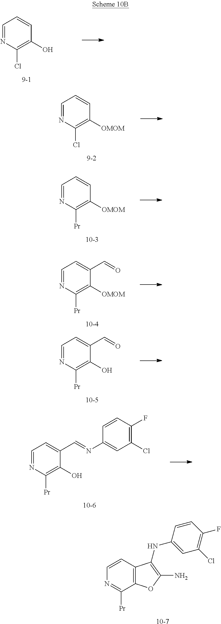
C1=NC(Cl)=C(O)C=C1.C1=NC(Cl)=C([OMOM])C=C1.C1=NC([Pr])=C([OMOM])C=C1.C1=NC([Pr])=C([OMOM])C(C=O)=C1.C1=NC([Pr])=C(O)C(C=O)=C1.C1=CC2=C(C([Pr])=N1)OC(N)=C2NC1=CC(Cl)=C(F)C=C1.[10-7].C1=NC([Pr])=C(O)C(C=NC2=CC(Cl)=C(F)C=C2)=C1
